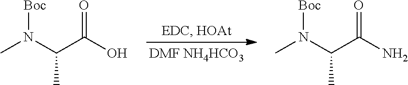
CN(C(C(O)=O)C)[Boc].CN(C(C(N)=O)C)[Boc]
